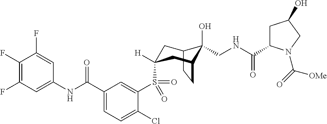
C1(F)=C(F)C=C(NC(C2=CC=C(Cl)C(S(=O)(=O)C3([H])CC4C(O)(CNC(=O)C5CC(O)CN5C(=O)[OMe])C(CC4)C3)=C2)=O)C=C1F
